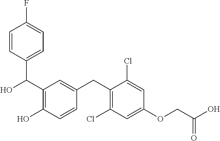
C(C1=C(O)C=CC(CC2=C(Cl)C=C(OCC(O)=O)C=C2Cl)=C1)(O)C1=CC=C(F)C=C1
